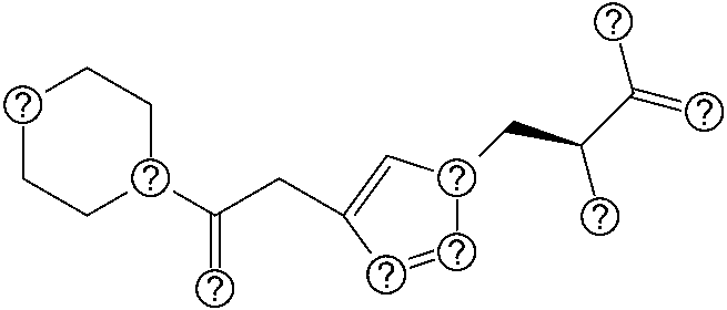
C(C1=CC(CC(C(=C)C)C)C=C1)C(C1CCCCC1)=C
